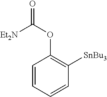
C1=CC=CC([SnBu3])=C1OC(=O)[Et2N]
